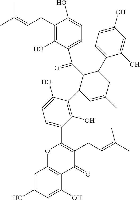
C1(CC=C(C)C)=C(O)C(C(C2C(C3=C(O)C(C4=C(CC=C(C)C)C(=O)C5=C(O4)C=C(O)C=C5O)=CC=C3O)C=C(C)CC2C2=CC=C(O)C=C2O)=O)=CC=C1O
